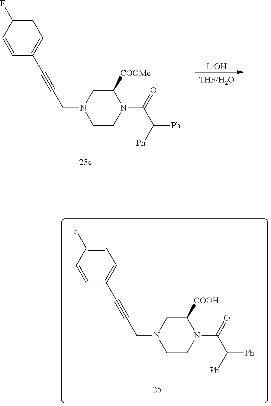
C1=C(F)C=CC(C#CCN2CCN(C(=O)C([Ph])[Ph])C([COOMe])C2)=C1.[LiOH].C1=C(F)C=CC(C#CCN2CCN(C(=O)C([Ph])[Ph])C([COOH])C2)=C1
